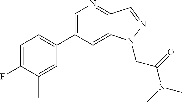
C1(C2=CC=C(F)C(C)=C2)=CN=C2C(=C1)N(CC(=O)N(C)C)N=C2
